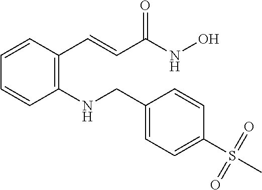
C1=CC(C=CC(NO)=O)=C(NCC2=CC=C(S(C)(=O)=O)C=C2)C=C1
